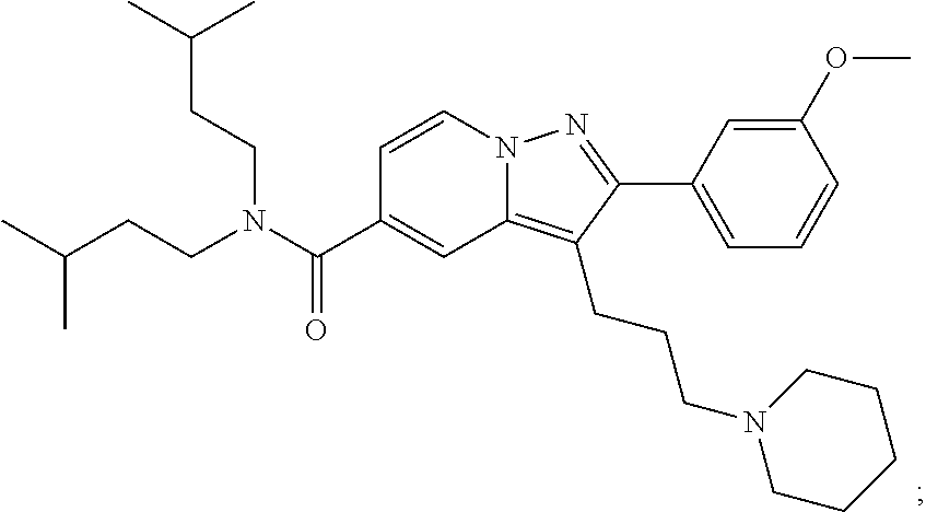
N12C(=C(CCCN3CCCCC3)C(C3=CC=CC(OC)=C3)=N1)C=C(C(N(CCC(C)C)CCC(C)C)=O)C=C2
